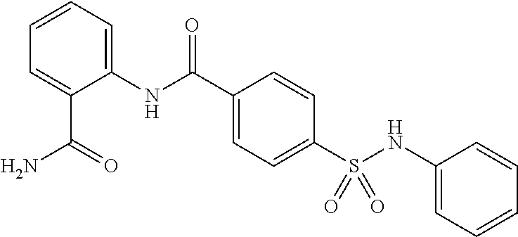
C1(NC(C2=CC=C(S(NC3=CC=CC=C3)(=O)=O)C=C2)=O)=CC=CC=C1C(N)=O
